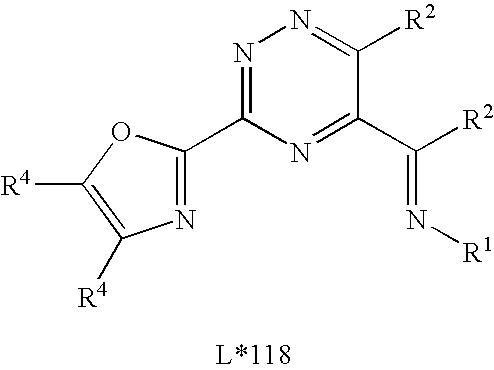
N1=C(C2=NC([R4])=C([R4])O2)N=C(C([R2])=N[R1])C([R2])=N1
